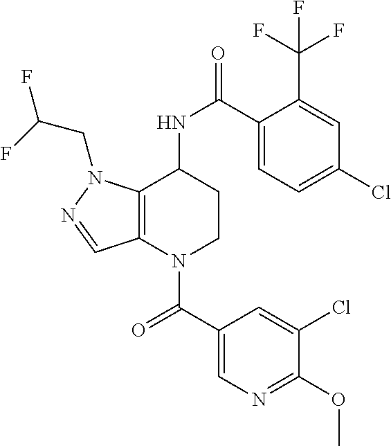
C(=O)(N1CCC(NC(=O)C2=CC=C(Cl)C=C2C(F)(F)F)C2=C1C=NN2CC(F)F)C1=CN=C(OC)C(Cl)=C1
